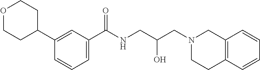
C1(C2CCOCC2)=CC(C(NCC(CN2CC3=C(CC2)C=CC=C3)O)=O)=CC=C1
